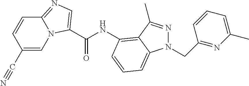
C1(C#N)=CN2C(=NC=C2C(NC2=C3C(C)=NN(CC4=NC(C)=CC=C4)C3=CC=C2)=O)C=C1
